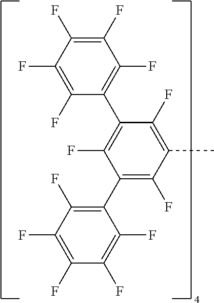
C1(F)=C(F)C(C2=C(F)C(C3=C(F)C(F)=C(F)C(F)=C3F)=C(F)C(C)=C2F)=C(F)C(F)=C1F
